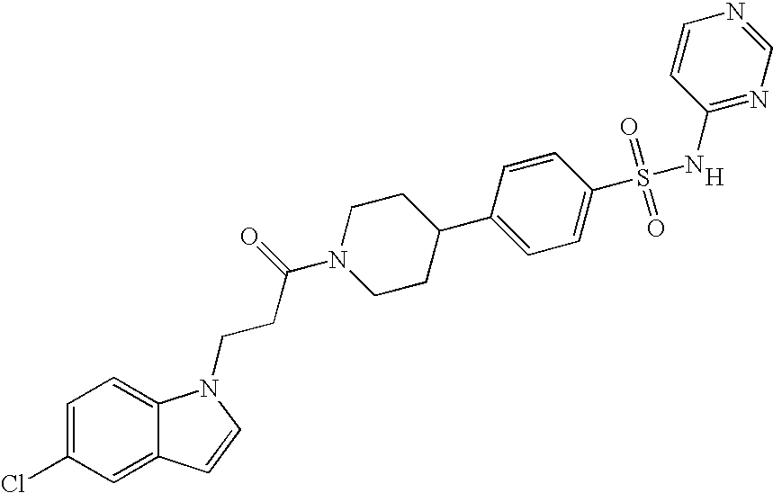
[H].C1=C(Cl)C=C2C(=C1)N(CCC(N1CCC(C3=CC=C(S(=O)(=O)NC4=NC=NC=C4)C=C3)CC1)=O)C=C2
